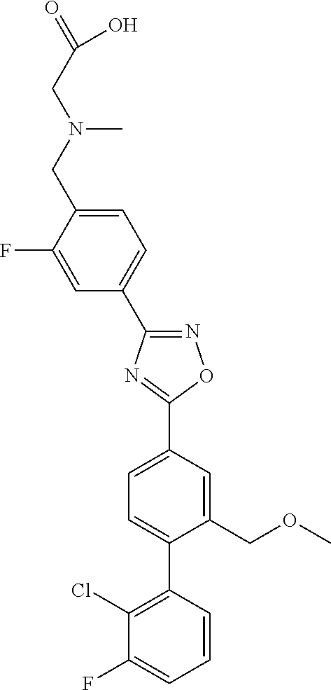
N1=C(C2=CC=C(CN(C)CC(=O)O)C(F)=C2)N=C(C2=CC=C(C3=C(Cl)C(F)=CC=C3)C(COC)=C2)O1
